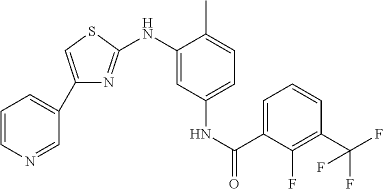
C1=CN=CC(C2=CSC(NC3=CC(NC(=O)C4=CC=CC(C(F)(F)F)=C4F)=CC=C3C)=N2)=C1
